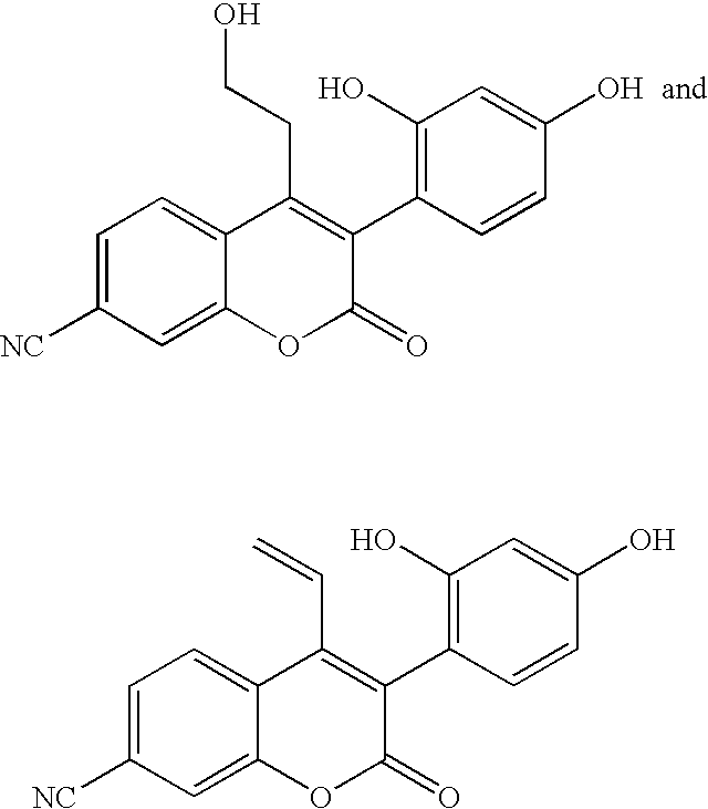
C1=C([NC])C=C2C(=C1)C(CCO)=C(C1=C(O)C=C(O)C=C1)C(=O)O2.C1=C([NC])C=C2C(=C1)C(C=C)=C(C1=C(O)C=C(O)C=C1)C(=O)O2
